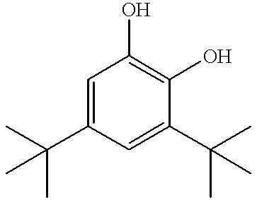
C1(C(C)(C)C)=CC(O)=C(O)C(C(C)(C)C)=C1
